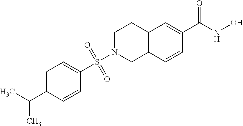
C1(S(=O)(=O)N2CC3=C(CC2)C=C(C(NO)=O)C=C3)=CC=C(C(C)C)C=C1
